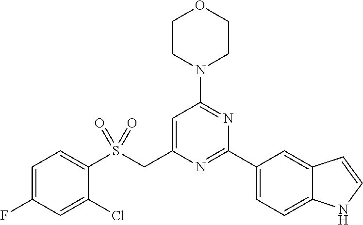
C1CN(C2=NC(C3=CC=C4C(=C3)C=CN4)=NC(CS(C3=CC=C(F)C=C3Cl)(=O)=O)=C2)CCO1
